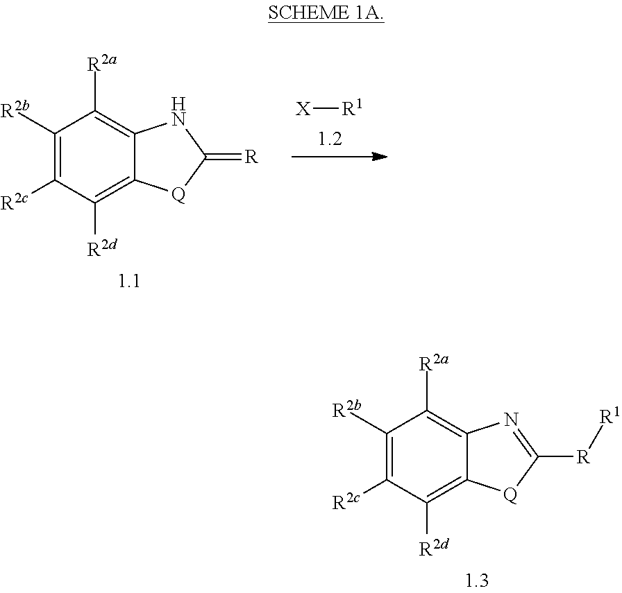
C1([R2b])=C([R2c])C([R2d])=C2C(=C1[R2a])N=C([R][R1])[Q]2.C1([R2b])=C([R2c])C([R2d])=C2C(=C1[R2a])NC(=[R])[Q]2.[X][R1]
